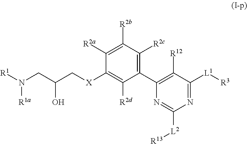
C1(C2=C([R12])C([L1][R3])=NC([L2][R13])=N2)=C([R2c])C([R2b])=C([R2a])C([X]CC(CN([R1])[R1a])O)=C1[R2d]
